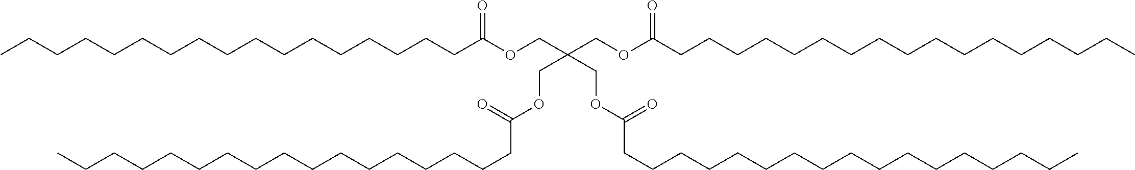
C(OC(CCCCCCCCCCCCCCCCC)=O)C(COC(CCCCCCCCCCCCCCCCC)=O)(COC(CCCCCCCCCCCCCCCCC)=O)COC(CCCCCCCCCCCCCCCCC)=O
